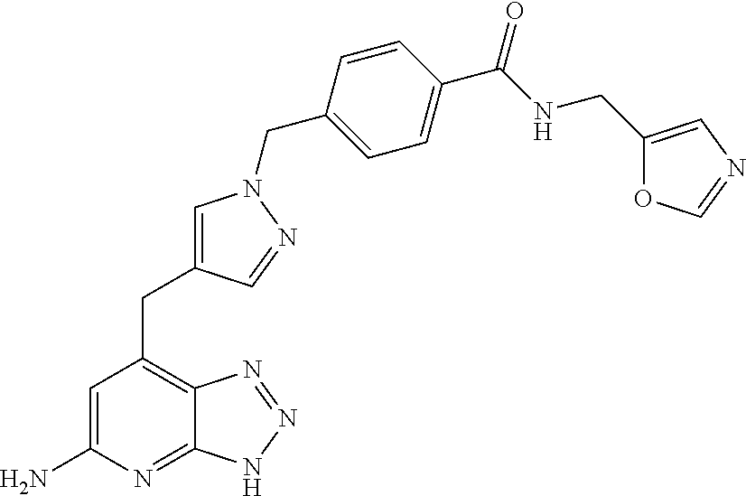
C1=C(N)N=C2C(=C1CC1=CN(CC3=CC=C(C(NCC4=CN=CO4)=O)C=C3)N=C1)N=NN2
